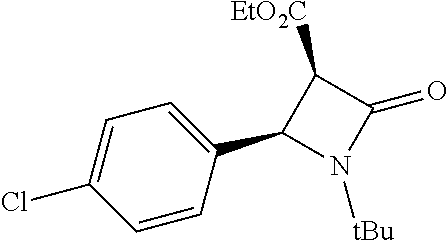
C1=CC(C2N([tBu])C(=O)C2[EtO2C])=CC=C1Cl
